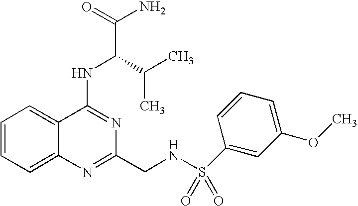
C12=CC=CC=C1C(NC(C(N)=O)C(C)C)=NC(CNS(=O)(=O)C1=CC(OC)=CC=C1)=N2
